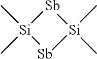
[Sb]1[Si](C)(C)[Sb][Si]1(C)C
